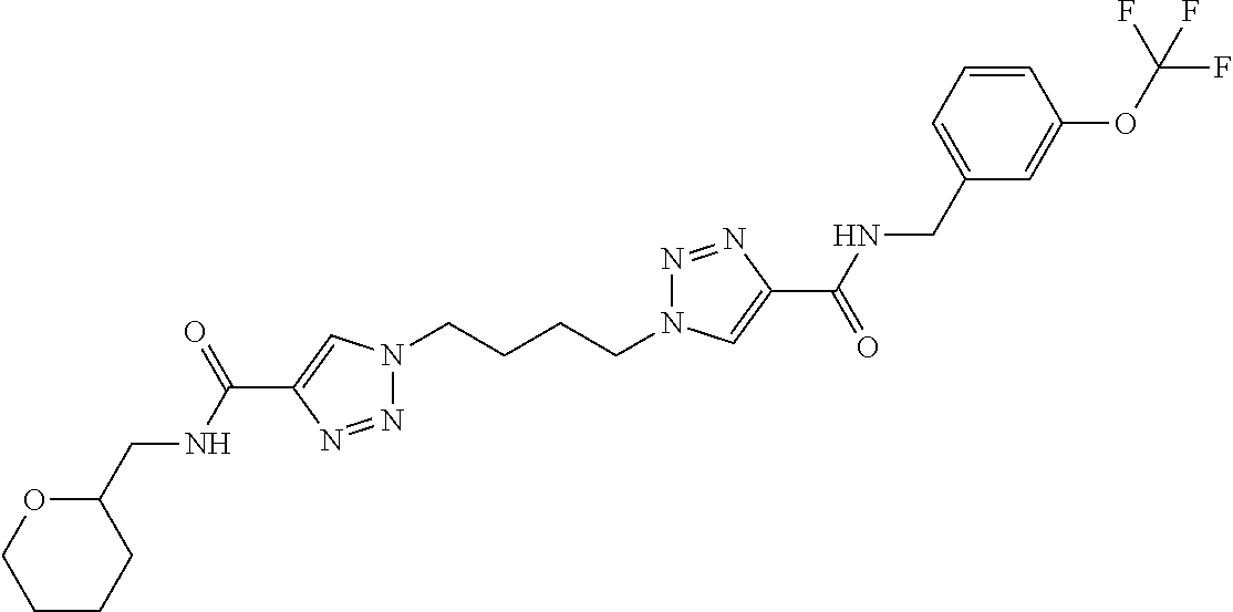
N1(CCCCN2N=NC(C(=O)NCC3=CC=CC(OC(F)(F)F)=C3)=C2)N=NC(C(NCC2OCCCC2)=O)=C1
